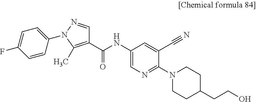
C1(NC(C2=C(C)N(C3=CC=C(F)C=C3)N=C2)=O)=CN=C(N2CCC(CCO)CC2)C(C#N)=C1
